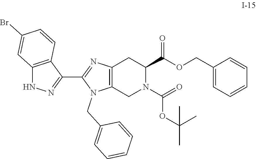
C12=C(CN(C(=O)OC(C)(C)C)C(C(OCC3=CC=CC=C3)=O)C1)N(CC1=CC=CC=C1)C(C1=NNC3=C1C=CC(Br)=C3)=N2
